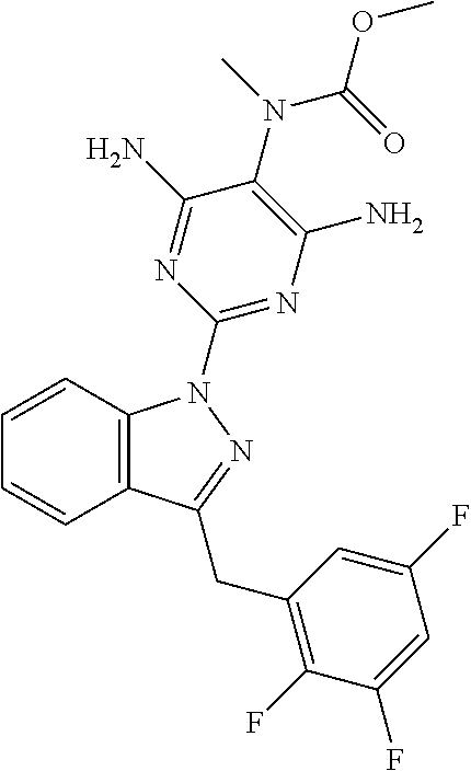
C1=CC2=C(C=C1)C(CC1=C(F)C(F)=CC(F)=C1)=NN2C1=NC(N)=C(N(C(OC)=O)C)C(N)=N1
